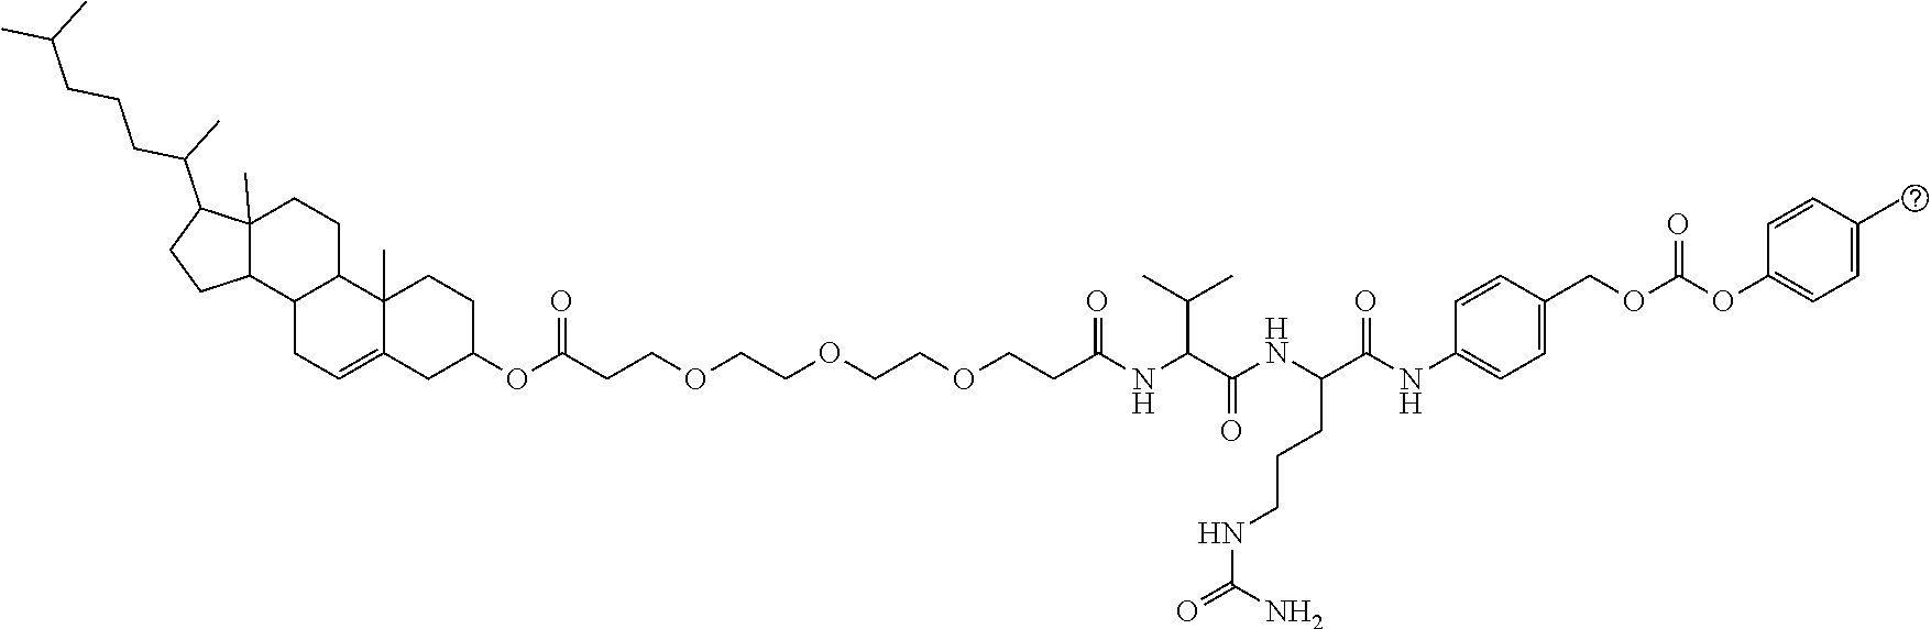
CC(CCCC(C1CCC2C1(C)CCC1C2CC=C2C1(C)CCC(OC(CCOCCOCCOCCC(NC(C(C)C)C(=O)NC(CCCNC(=O)N)C(NC1=CC=C(COC(OC3=CC=C(C)C=C3)=O)C=C1)=O)=O)=O)C2)C)C
